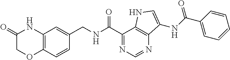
C12=C(C=CC(CNC(C3=NC=NC4=C3NC=C4NC(C3=CC=CC=C3)=O)=O)=C1)OCC(=O)N2
